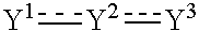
[Y3]:[Y2]:[Y1]
